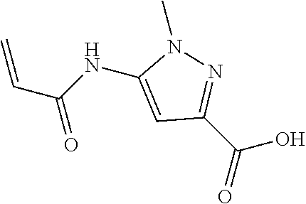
C=CC(=O)NC1=CC(C(=O)O)=NN1C
